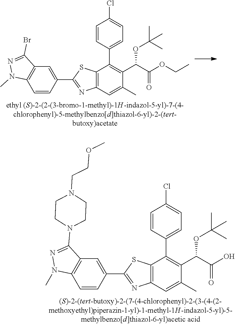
C1=CC(C2=NC3=C(S2)C(C2=CC=C(Cl)C=C2)=C(C(C(OCC)=O)OC(C)(C)C)C(C)=C3)=CC2=C1N(C)N=C2Br.C1=CC(C2=NC3=C(S2)C(C2=CC=C(Cl)C=C2)=C(C(C(O)=O)OC(C)(C)C)C(C)=C3)=CC2=C1N(C)N=C2N1CCN(CCOC)CC1
